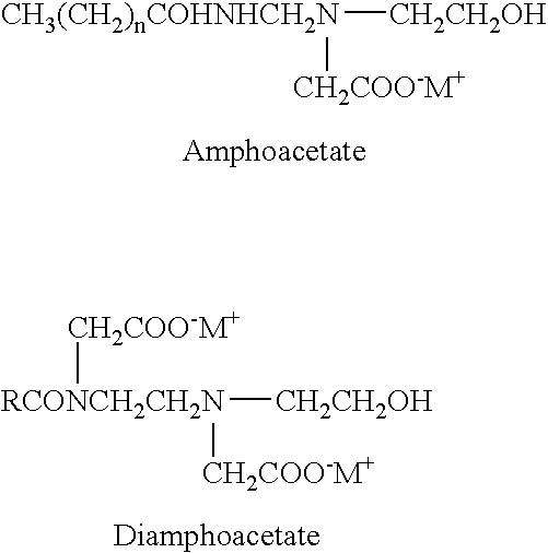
[CH3(CH2)nCOHNHCH2N]([CH2CH2OH])[CH2COO-M+].[CH2COO-M+][RCONCH2CH2N]([CH2CH2OH])[CH2COO-M+]
